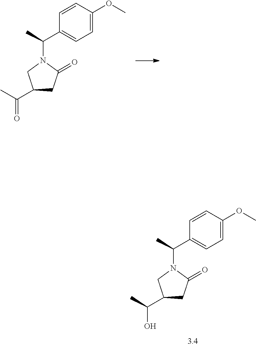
C1(C(C)=O)CC(=O)N(C(C)C2=CC=C(OC)C=C2)C1.C1(C(C)O)CC(=O)N(C(C)C2=CC=C(OC)C=C2)C1
